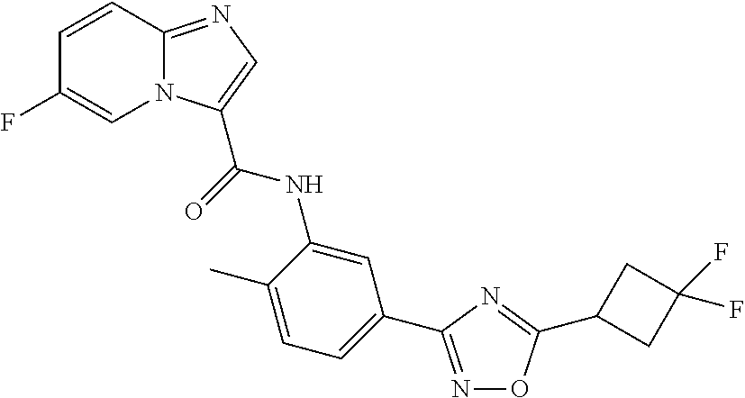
C1=CC2=NC=C(C(=O)NC3=CC(C4=NOC(C5CC(F)(F)C5)=N4)=CC=C3C)N2C=C1F
